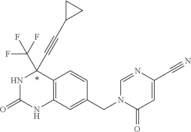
N1C(=O)NC2=C(C1(C#CC1CC1)C(F)(F)F)C=CC(CN1C(=O)C=C(C#N)N=C1)=C2
